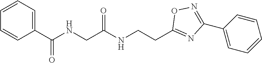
C1=CC=C(C(NCC(NCCC2=NC(C3=CC=CC=C3)=NO2)=O)=O)C=C1
